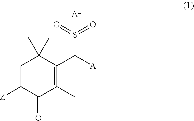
C1C([Z])C(=O)C(C)=C(C([A])S([Ar])(=O)=O)C1(C)C
